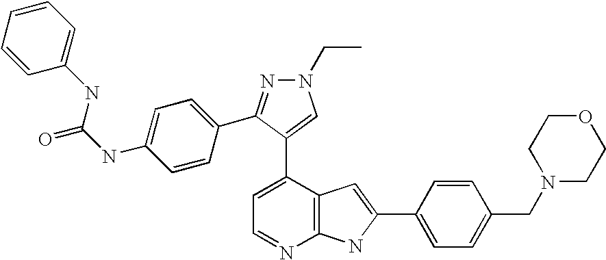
C1=C(C2=CN(CC)N=C2C2=CC=C(NC(=O)NC3=CC=CC=C3)C=C2)C2=C(N=C1)NC(C1=CC=C(CN3CCOCC3)C=C1)=C2
